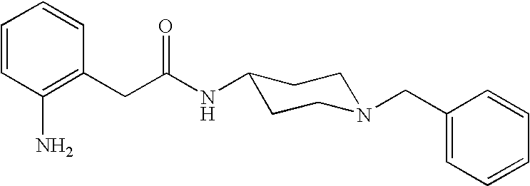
C1=CC(N)=C(CC(NC2CCN(CC3=CC=CC=C3)CC2)=O)C=C1
